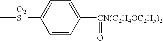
C[O2S]C1=CC=C([CN(C2H4OC2H5)2]=O)C=C1
